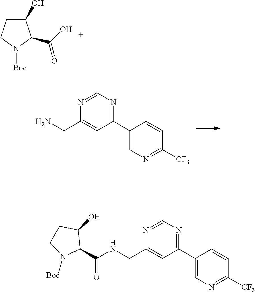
C1(C2=CN=C([CF3])C=C2)=NC=NC(CN)=C1.C1(O)CCN([Boc])C1C(O)=O.C1(C2=CN=C([CF3])C=C2)=NC=NC(CNC(=O)C2C(O)CCN2[Boc])=C1
